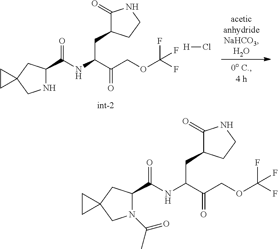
C1(C(NC(C(COC(F)(F)F)=O)CC2C(=O)NCC2)=O)N(C(=O)C)CC2(C1)CC2.C1(C(NC(C(COC(F)(F)F)=O)CC2C(=O)NCC2)=O)NCC2(C1)CC2.[H]Cl
